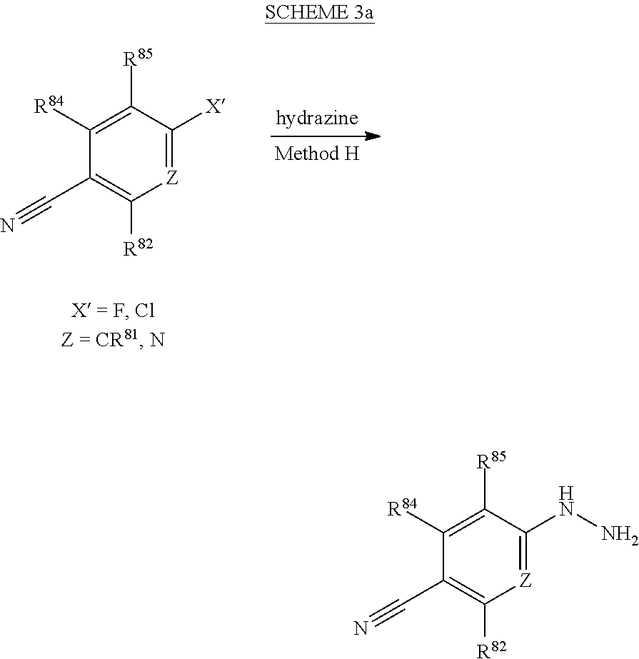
[Z]1=C([X])C([R85])=C([R84])C(C#N)=C1[R82].[Z]1=C(NN)C([R85])=C([R84])C(C#N)=C1[R82]
